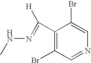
C1(C([H])=NNC)=C(Br)C=NC=C1Br
